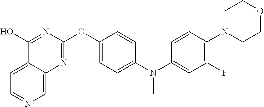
C1=C2C(=CN=C1)N=C(OC1=CC=C(N(C3=CC(F)=C(N4CCOCC4)C=C3)C)C=C1)N=C2O
